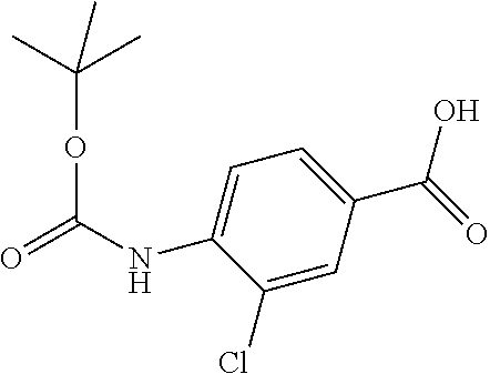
C1(Cl)=CC(C(=O)O)=CC=C1NC(=O)OC(C)(C)C
